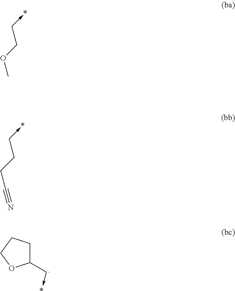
COCC->*.C(CCC->*)#N.C1(C->*)CCCO1
